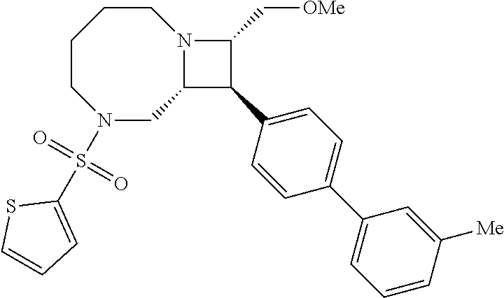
C1CCCN(S(C2=CC=CS2)(=O)=O)CC2N1C(C[OMe])C2C1=CC=C(C2=CC=CC([Me])=C2)C=C1
